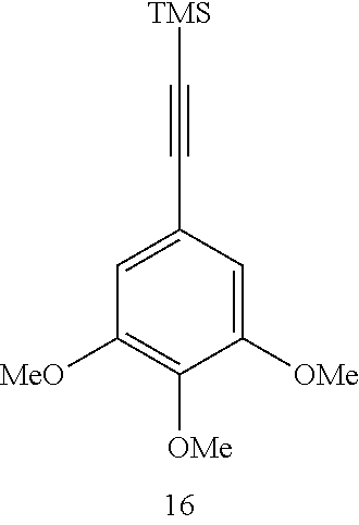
C1(C#C[TMS])=CC([MeO])=C([OMe])C([OMe])=C1
